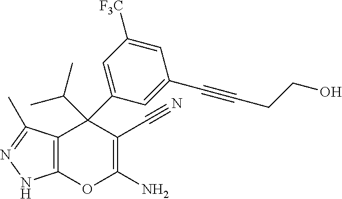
C12=C(C(C)=NN1)C(C1=CC([F3C])=CC(C#CCCO)=C1)(C(C)C)C(C#N)=C(N)O2
